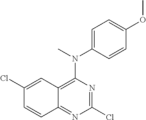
C1(Cl)=NC(N(C2=CC=C(OC)C=C2)C)=C2C(=N1)C=CC(Cl)=C2
